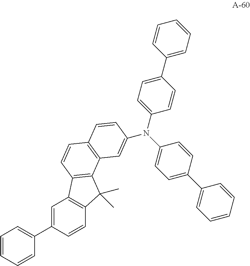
C1=C(C2=CC=CC=C2)C=CC2=C1C1=C(C2(C)C)C2=C(C=C1)C=CC(N(C1=CC=C(C3=CC=CC=C3)C=C1)C1=CC=C(C3=CC=CC=C3)C=C1)=C2
